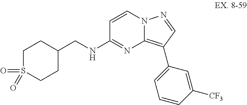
C1CS(=O)(=O)CCC1CNC1=NC2=C(C3=CC=CC([CF3])=C3)C=NN2C=C1
